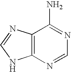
C12=C(N=CN1)C(N)=NC=N2
